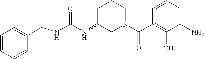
N(C(NC1CN(C(C2=C(O)C(N)=CC=C2)=O)CCC1)=O)CC1=CC=CC=C1
